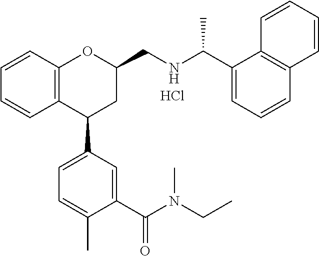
C1=CC2=C(C=C1)C(C1=CC=C(C)C(C(N(CC)C)=O)=C1)CC(CNC(C1=CC=CC3=C1C=CC=C3)C)O2.Cl
